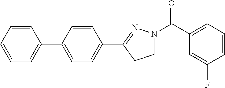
C1(C2=CC=C(C3=CC=CC=C3)C=C2)=NN(C(=O)C2=CC=CC(F)=C2)CC1
